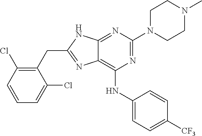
C1(CC2=NC3=C(NC4=CC=C([CF3])C=C4)N=C(N4CCN(C)CC4)N=C3N2)=C(Cl)C=CC=C1Cl
